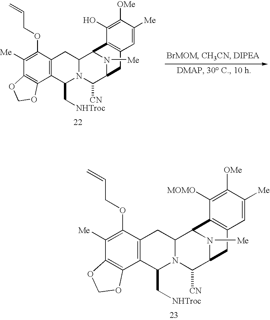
C1([Me])=C(OCC=C)C2=C(C3=C1OCO3)C(C[NHTroc])N1C(C2)C2N([Me])C(C1[CN])CC1=C2C([MOMO])=C([OMe])C([Me])=C1.C1([Me])=C(OCC=C)C2=C(C3=C1OCO3)C(C[NHTroc])N1C(C2)C2N([Me])C(C1[CN])CC1=C2C(O)=C([OMe])C([Me])=C1
